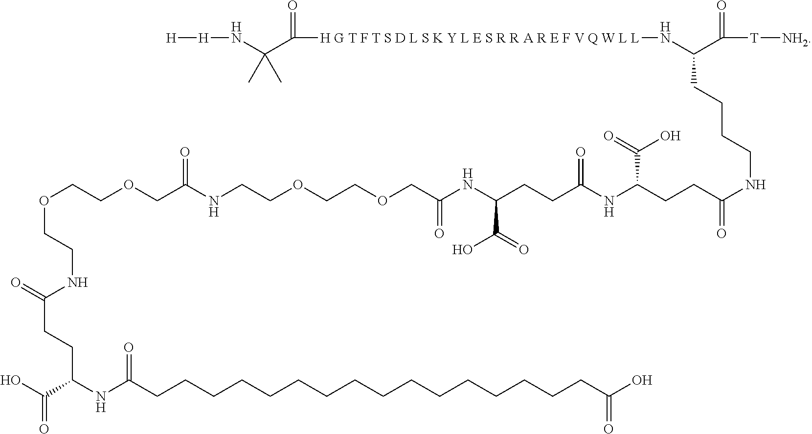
C(OCCOCC(NCCOCCOCC(NC(CCC(NC(CCC(NCCCCC(C(=O)[T][NH2])N[H G T F T S D L S K Y L E S R R A R E F V Q W L L]C(C(N[H][H])(C)C)=O)=O)C(=O)O)=O)C(=O)O)=O)=O)CNC(=O)CCC(NC(CCCCCCCCCCCCCCCCC(O)=O)=O)C(O)=O
